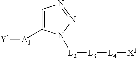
[A1]([Y1])C1=CN=NN1[L2][L3][L4][X1]
